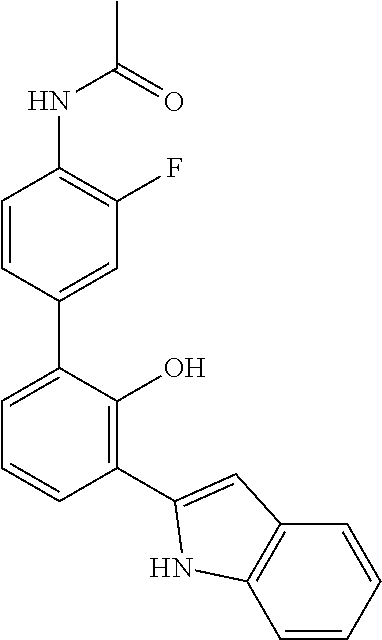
N(C(C)=O)C1=C(F)C=C(C2=CC=CC(C3=CC4=C(N3)C=CC=C4)=C2O)C=C1
